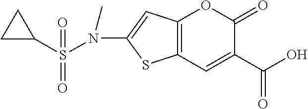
C12=C(C=C(C(O)=O)C(=O)O1)SC(N(S(C1CC1)(=O)=O)C)=C2
